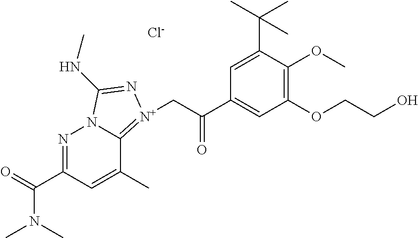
[Cl-].N1=C(C(=O)N(C)C)C=C(C)C2=[N+](CC(C3=CC(OCCO)=C(OC)C(C(C)(C)C)=C3)=O)N=C(NC)N12
